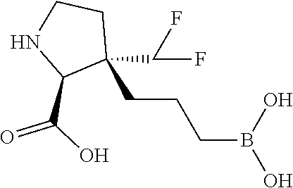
C1(CCCB(O)O)(C(F)F)CCNC1C(=O)O
